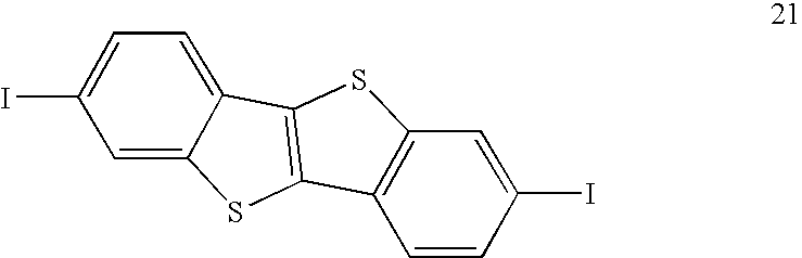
C1=C(I)C=C2C(=C1)C1=C(S2)C2=C(S1)C=C(I)C=C2
